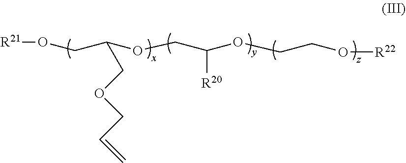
[R21]OCC(OCC(OCCO[R22])[R20])COCC=C
